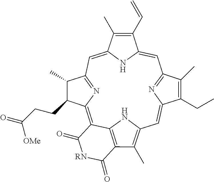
C1=C2NC(=CC3=NC(=C4C5=C(C(C)=C(C=C6N=C1C(C)=C6CC)N5)C(=O)[RN]C4=O)C(CCC(=O)[OMe])C3C)C(C)=C2C=C
